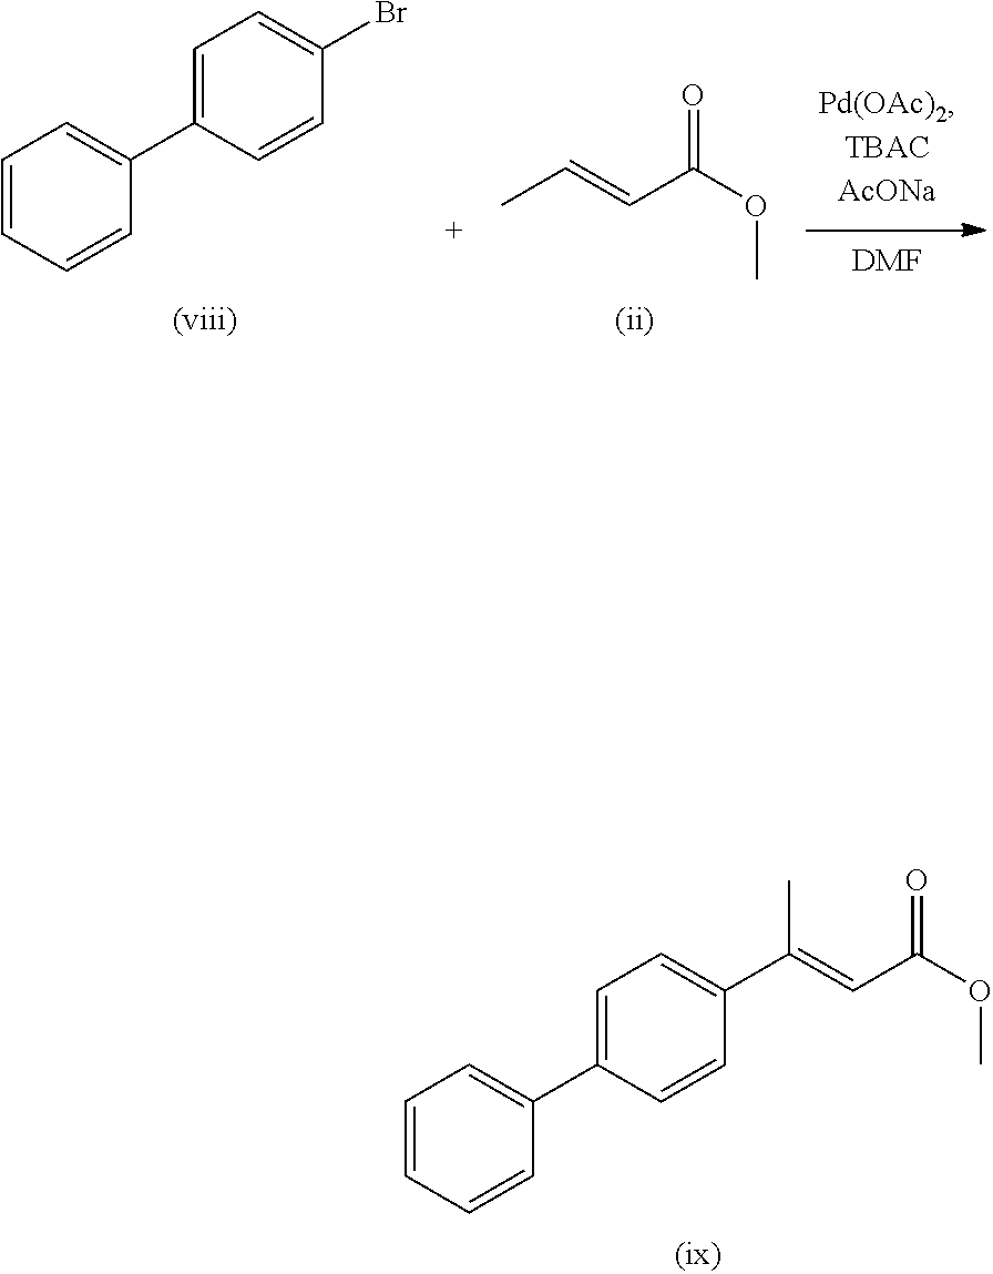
C1=CC=CC(C2=CC=C(C(C)=CC(=O)OC)C=C2)=C1.[DMF].C1=CC=CC(C2=CC=C(Br)C=C2)=C1.CC=CC(=O)OC
